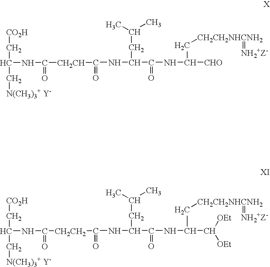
C(C[CO2H])(C[N(CH3)3+ Y-])NC(=O)[CH2CH]C(NC(CC(C)C)C(NC([CHO])C[CH2CH2NHCNH2]=[NH2+Z-])=O)=O.C(C[CO2H])(C[N(CH3)3+ Y-])NC(=O)[CH2CH2]C(NC(CC(C)C)C(NC(C[CH2CH2NHCNH2]=[NH2+Z-])C([OEt])[OEt])=O)=O
